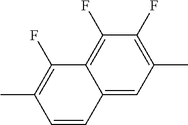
C1(C)=C(F)C2=C(F)C(F)=C(C)C=C2C=C1
